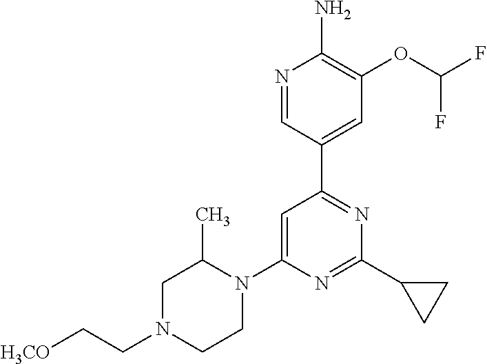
N1=CC(C2=NC(C3CC3)=NC(N3C(C)CN(CC[H3CO])CC3)=C2)=CC(OC(F)F)=C1N
